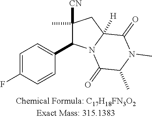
C1=C(F)C=CC(C2C([CN])(C)CC3([H])N2C(=O)C(C)N(C)C3=O)=C1
